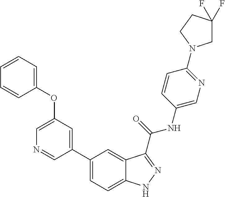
C1(OC2=CC=CC=C2)=CN=CC(C2=CC=C3C(=C2)C(C(NC2=CN=C(N4CC(F)(F)CC4)C=C2)=O)=NN3)=C1
